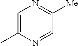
C1=C(C)N=CC([Me])=N1
